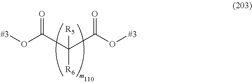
O(C(C([R5])([R6])C(O[#3])=O)=O)[#3]
